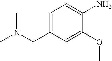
C1=C(CN(C)C)C=C(OC)C(N)=C1
